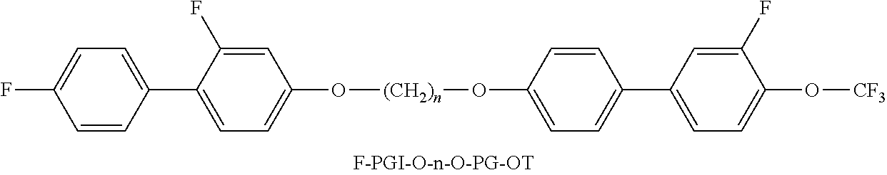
O([(CH2)n]OC1=CC=C(C2=CC=C(O[CF3])C(F)=C2)C=C1)C1=CC=C(C2=CC=C(F)C=C2)C(F)=C1
